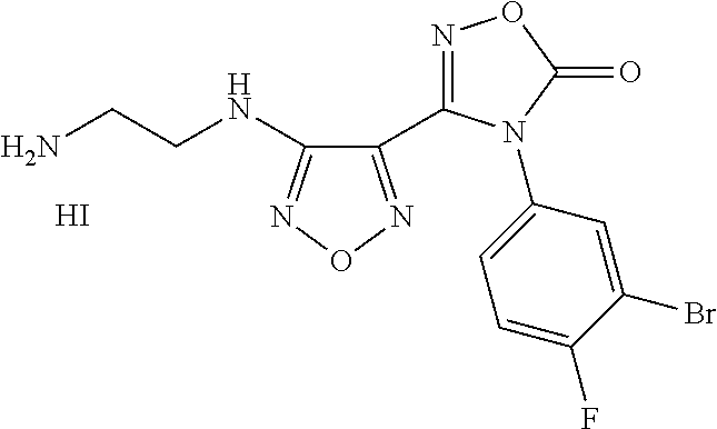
N1=C(C2=NON=C2NCCN)N(C2=CC=C(F)C(Br)=C2)C(=O)O1.I
